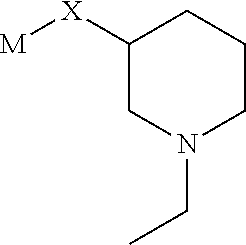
[M][X]C1CN(CC)CCC1
